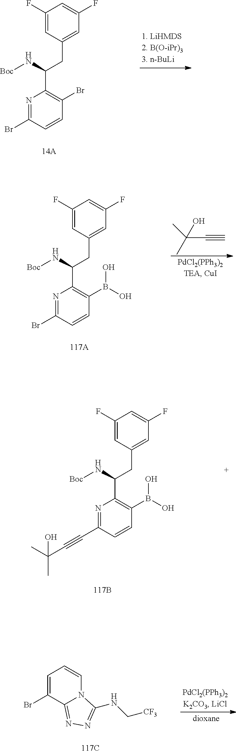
C1(F)=CC(CC(N[Boc])C2=C(Br)C=CC(Br)=N2)=CC(F)=C1.C1(F)=CC(CC(N[Boc])C2=C(B(O)O)C=CC(Br)=N2)=CC(F)=C1.CC(O)(C)C#C.C1(F)=CC(CC(N[Boc])C2=C(B(O)O)C=CC(C#CC(C)(C)O)=N2)=CC(F)=C1.C1=C(Br)C2=NN=C(NC[CF3])N2C=C1
